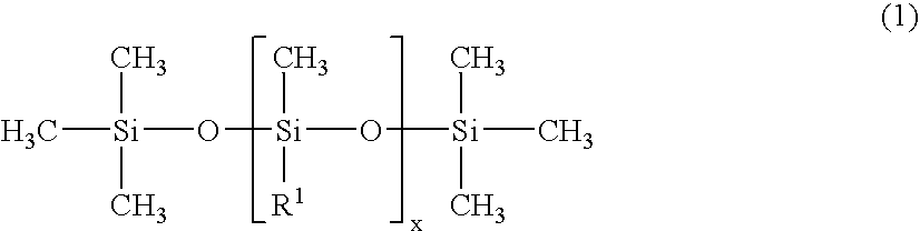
C[Si](O[Si](O[Si](C)(C)C)(C)[R1])(C)C
